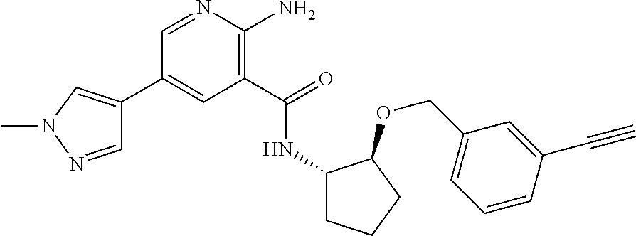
C1(C2=CN(C)N=C2)=CC(C(=O)NC2CCCC2OCC2=CC=CC(C#C)=C2)=C(N)N=C1
